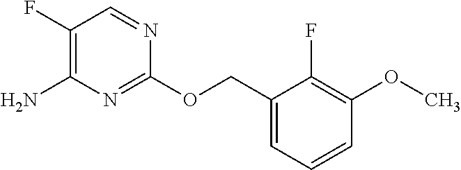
C1(COC2=NC(N)=C(F)C=N2)=CC=CC(OC)=C1F
